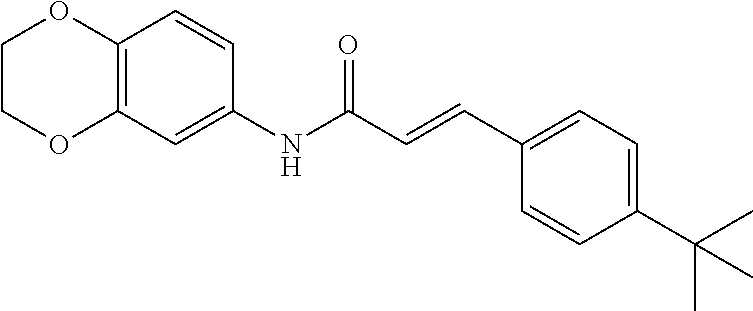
C12=C(C=C(NC(C=CC3=CC=C(C(C)(C)C)C=C3)=O)C=C1)OCCO2
